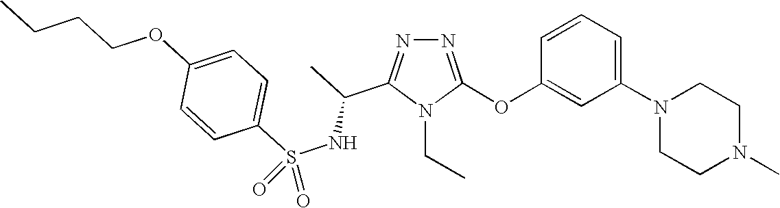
N1=C(OC2=CC(N3CCN(C)CC3)=CC=C2)N(CC)C(C(C)NS(C2=CC=C(OCCCC)C=C2)(=O)=O)=N1
